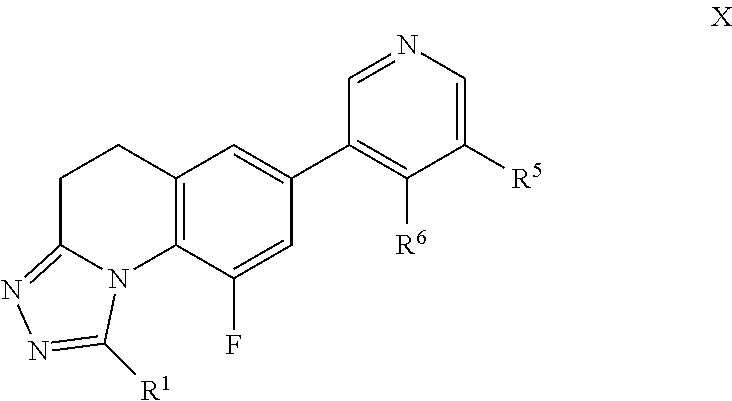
C12=C(C=C(C3=C([R6])C([R5])=CN=C3)C=C1F)CCC1=NN=C([R1])N21
